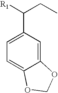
[R1]C(CC)C1=CC=C2C(=C1)OCO2
